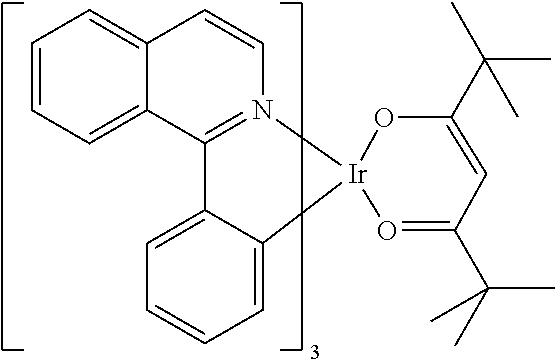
C1=CC2=CC=CC=C2C2=N1[Ir]1(C3=CC=CC=C23)O=C(C(C)(C)C)C=C(C(C)(C)C)O1
